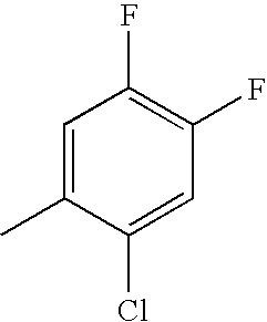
C1=C(C)C(Cl)=CC(F)=C1F
